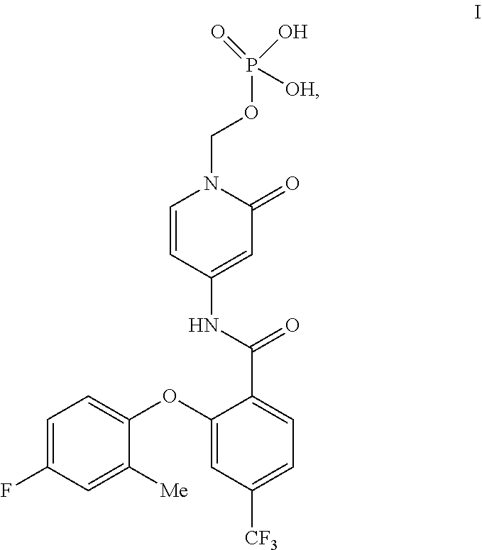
N1(COP([OH])(O)=O)C=CC(NC(C2=CC=C([CF3])C=C2OC2=CC=C(F)C=C2[Me])=O)=CC1=O
